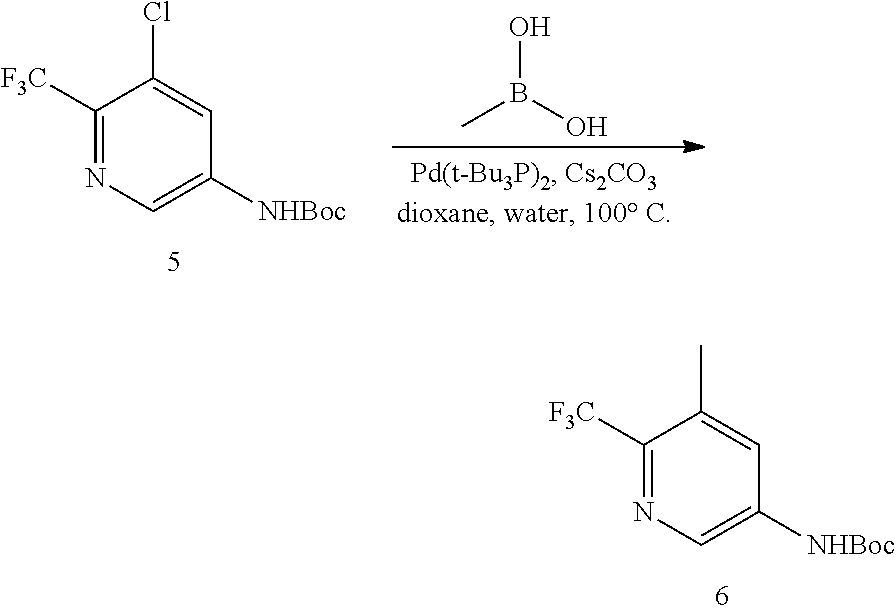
CB(O)O.C1([F3C])=NC=C([NHBoc])C=C1Cl.C1([F3C])=NC=C([NHBoc])C=C1C
